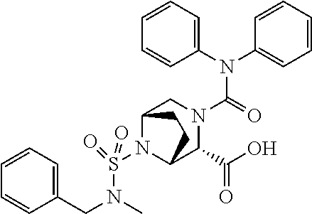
N(C(=O)N1CC2N(S(N(C)CC3=CC=CC=C3)(=O)=O)C(C1C(O)=O)CC2)(C1=CC=CC=C1)C1=CC=CC=C1
